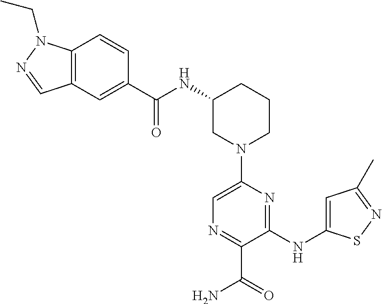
C1N(C2=CN=C(C(=O)N)C(NC3=CC(C)=NS3)=N2)CCCC1NC(=O)C1=CC2=C(C=C1)N(CC)N=C2
